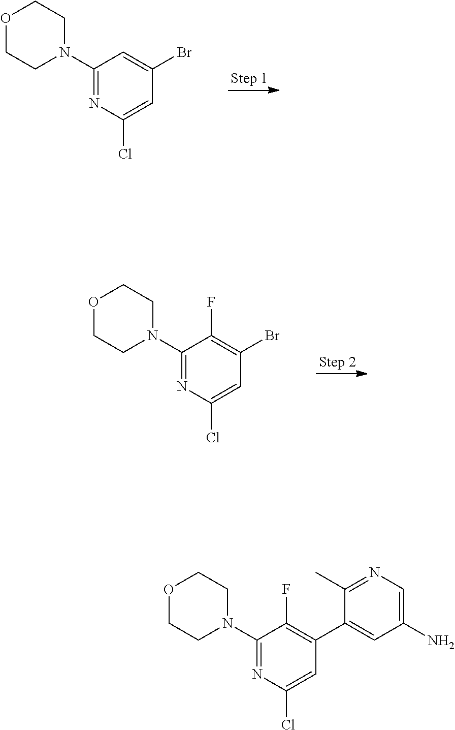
C1=C(Cl)N=C(N2CCOCC2)C=C1Br.C1=C(Cl)N=C(N2CCOCC2)C(F)=C1C1=CC(N)=CN=C1C.C1=C(Cl)N=C(N2CCOCC2)C(F)=C1Br
